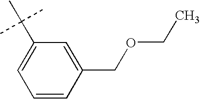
C1(COCC)=CC(C(C)(C)C)=CC=C1
